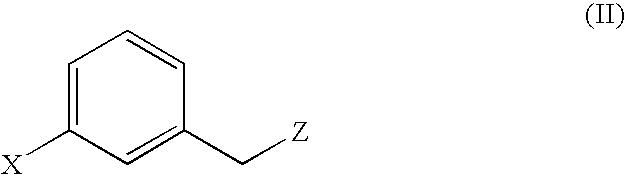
C1=C([X])C=C(C[Z])C=C1
